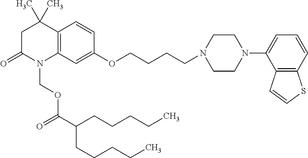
C1C(=O)N(COC(C(CCCCC)CCCCC)=O)C2=C(C1(C)C)C=CC(OCCCCN1CCN(C3=CC=CC4=C3C=CS4)CC1)=C2
